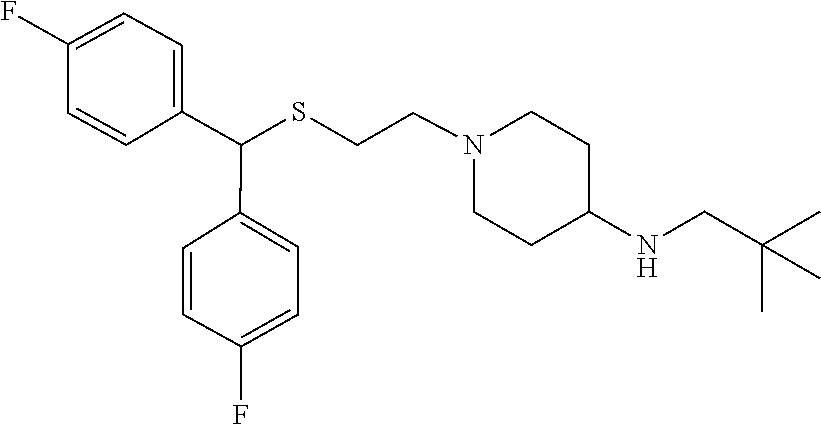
S(CCN1CCC(NCC(C)(C)C)CC1)C(C1=CC=C(F)C=C1)C1=CC=C(F)C=C1
